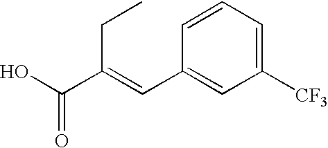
OC(C(=CC1=CC([CF3])=CC=C1)CC)=O
